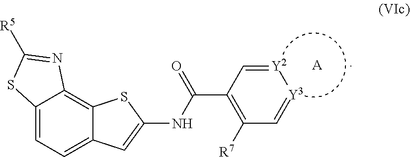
C12=CC=C3C(=C1N=C([R5])S2)SC(NC(=O)C1=C([R7])C=[Y3][Y2]=C1)=C3.[A]
